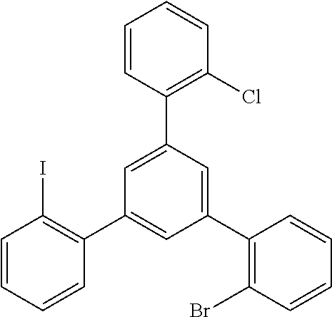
C1=CC=CC(C2=CC(C3=C(Br)C=CC=C3)=CC(C3=C(Cl)C=CC=C3)=C2)=C1I
